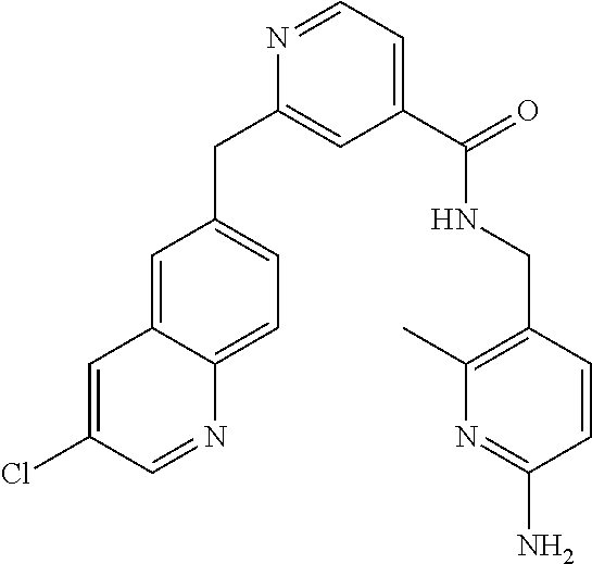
C(C1=CC=C2C(=C1)C=C(Cl)C=N2)C1=CC(C(=O)NCC2=C(C)N=C(N)C=C2)=CC=N1
